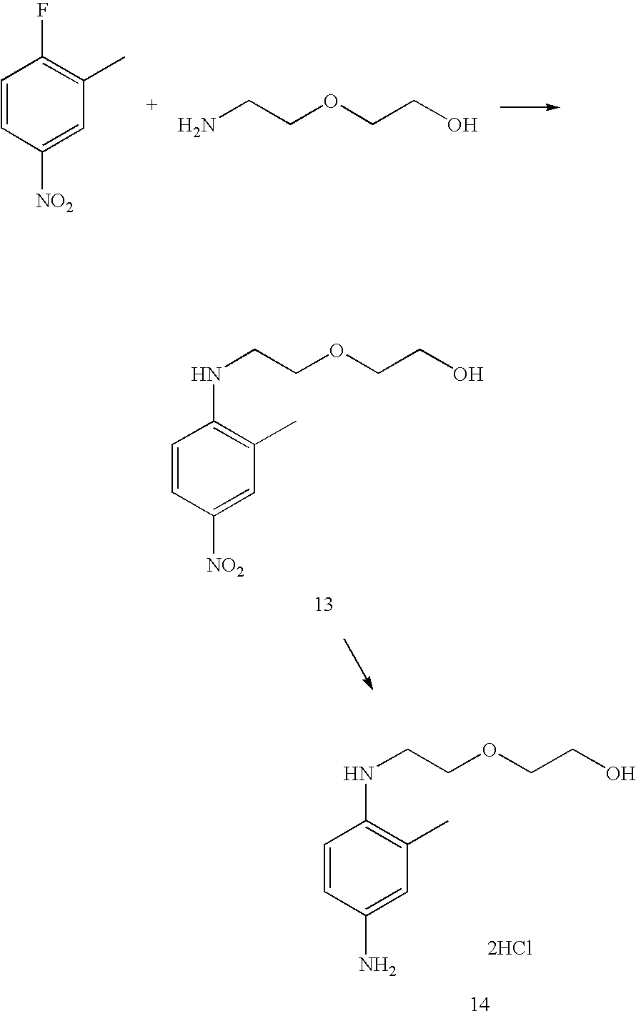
C1=CC([NO2])=CC(C)=C1F.NCCOCCO.N(CCOCCO)C1=C(C)C=C([NO2])C=C1.N(CCOCCO)C1=C(C)C=C(N)C=C1.[2HCl]
